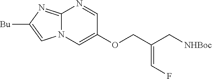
[Bu]C1=CN2C(=N1)N=CC(OCC(C[NHBoc])=CF)=C2
